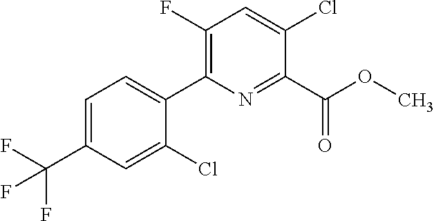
C(C1=CC=C(C2=C(F)C=C(Cl)C(C(OC)=O)=N2)C(Cl)=C1)(F)(F)F
